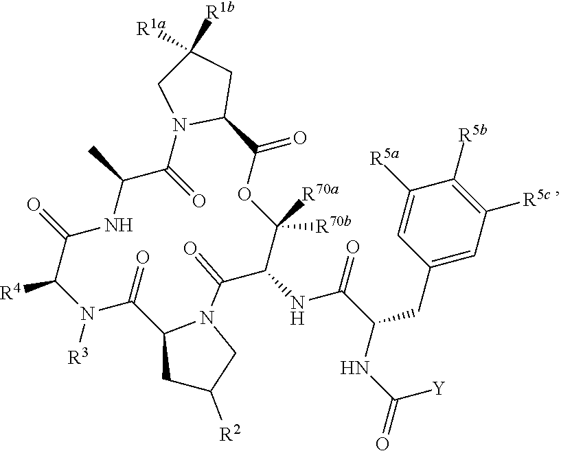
C1(CC(NC(=O)[Y])C(=O)NC2C(=O)N3CC([R2])CC3C(=O)N([R3])C([R4])C(=O)NC(C)C(=O)N3C(C(=O)OC2([R70a])[R70b])CC([R1b])([R1a])C3)=CC([R5c])=C([R5b])C([R5a])=C1
